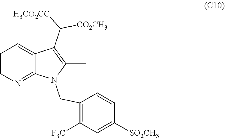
C1=CN=C2C(=C1)C(C([H3CO2CC])[CO2CH3])=C(C)N2CC1=C([F3C])C=C([SO2CH3])C=C1
